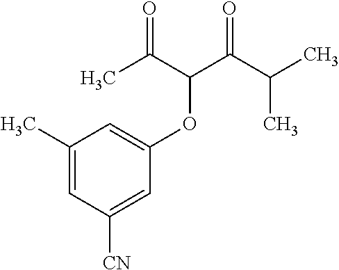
C1(C)=CC([CN])=CC(OC(C(C(C)C)=O)C(C)=O)=C1
